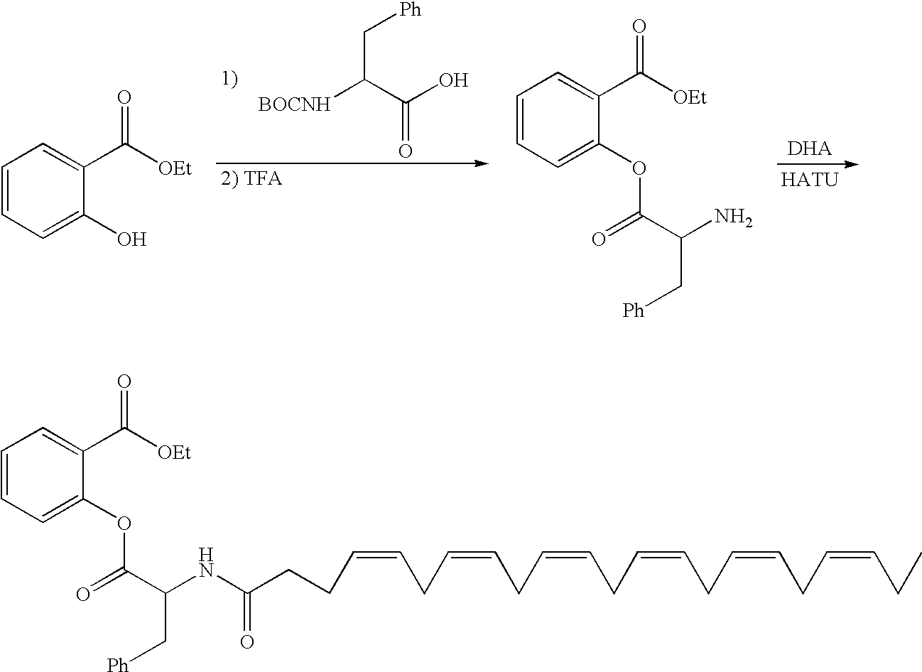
C(C([BOCNH])C(O)=O)[Ph].C1(C([OEt])=O)=CC=CC=C1O.C1(C([OEt])=O)=CC=CC=C1OC(C(N)C[Ph])=O.C1(C([OEt])=O)=CC=CC=C1OC(C(NC(CCC=CCC=CCC=CCC=CCC=CCC=CCC)=O)C[Ph])=O
